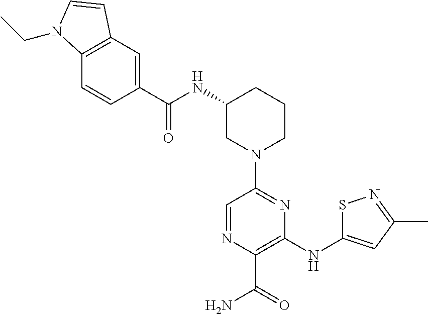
C1(NC(=O)C2=CC3=C(C=C2)N(CC)C=C3)CN(C2=NC(NC3=CC(C)=NS3)=C(C(=O)N)N=C2)CCC1
